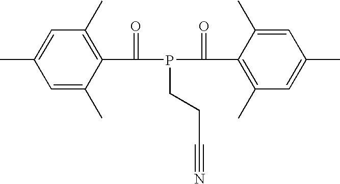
C1=C(C)C(C(P(C(C2=C(C)C=C(C)C=C2C)=O)CCC#N)=O)=C(C)C=C1C
